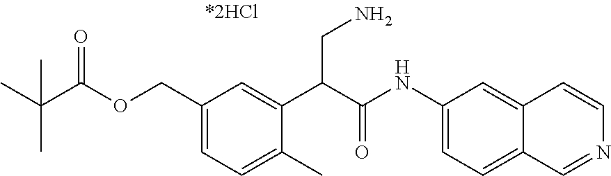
C1=C(COC(C(C)(C)C)=O)C=C(C(C(NC2=CC=C3C(=C2)C=CN=C3)=O)CN)C(C)=C1
